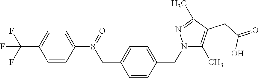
C1=CC(S(CC2=CC=C(CN3C(C)=C(CC(=O)O)C(C)=N3)C=C2)=O)=CC=C1C(F)(F)F
